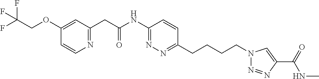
FC(COC1=CC(CC(NC2=NN=C(CCCCN3N=NC(C(=O)NC)=C3)C=C2)=O)=NC=C1)(F)F
